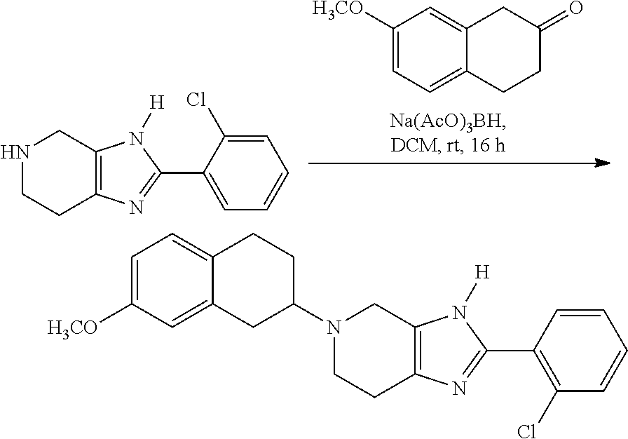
N1(C2CCC3=CC=C([H3CO])C=C3C2)CCC2=C(C1)N([H])C(C1=C(Cl)C=CC=C1)=N2.N1CCC2=C(C1)N([H])C(C1=CC=CC=C1Cl)=N2.C1([H3CO])=CC=C2C(=C1)CC(=O)CC2
